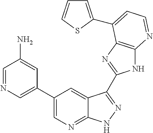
C1=NC=C(C2=CN=C3C(=C2)C(C2=NC4=C(N2)N=CC=C4C2=CC=CS2)=NN3)C=C1N
